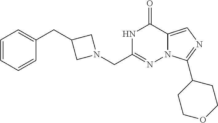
N1C(CN2CC(CC3=CC=CC=C3)C2)=NN2C(=CN=C2C2CCOCC2)C1=O
